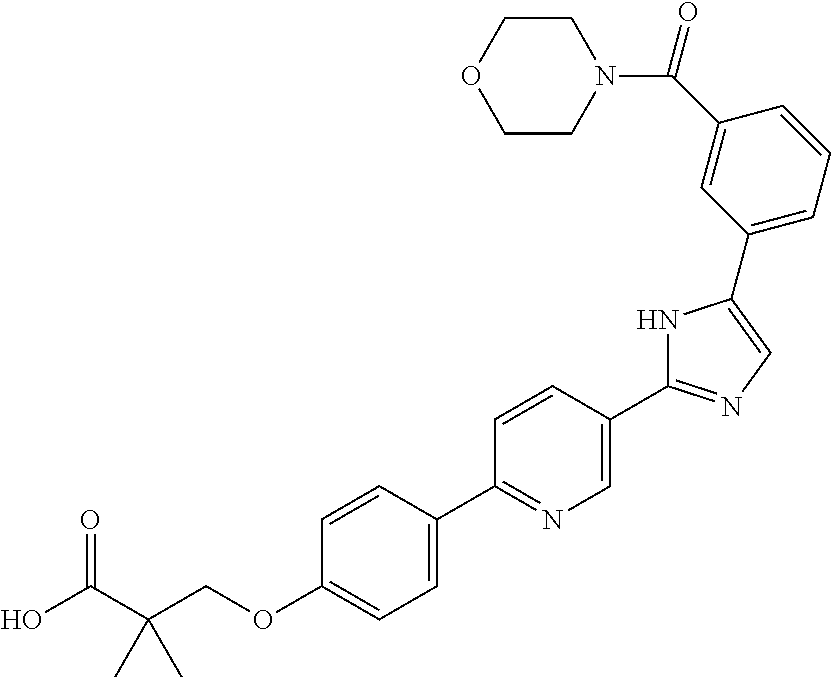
OC(C(COC1=CC=C(C2=NC=C(C3=NC=C(C4=CC=CC(C(=O)N5CCOCC5)=C4)N3)C=C2)C=C1)(C)C)=O
